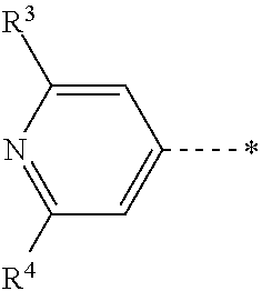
C1(C)=CC([R4])=NC([R3])=C1
